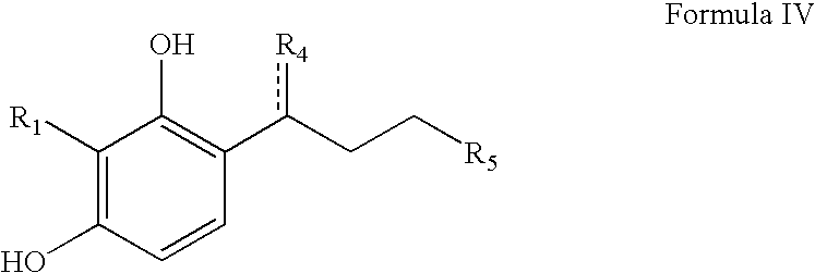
C1([R1])=C(O)C=CC(c(CC[R5])[R4])=C1O
